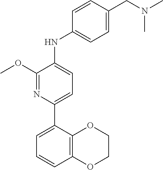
N(C)(CC1=CC=C(NC2=CC=C(C3=CC=CC4=C3OCCO4)N=C2OC)C=C1)C
